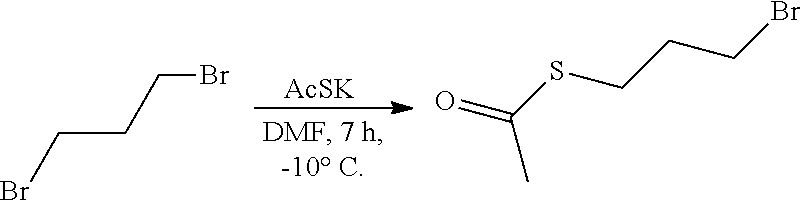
[AcSK].BrCCCBr.C(SCCCBr)(=O)C
